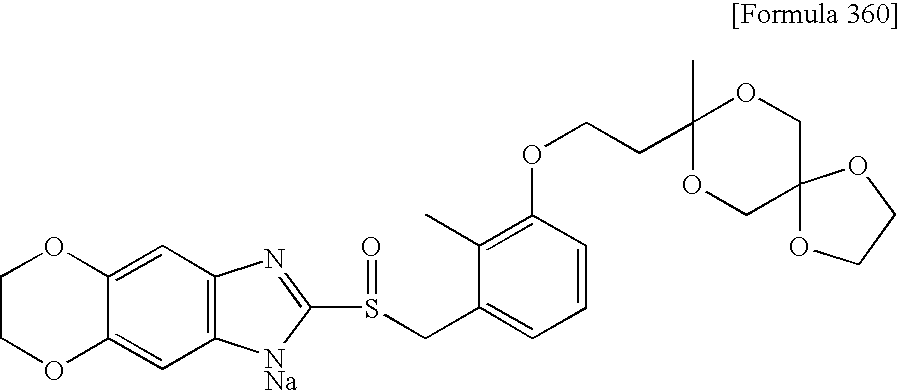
C1COC2=CC3=C(C=C2O1)N=C(S(=O)CC1=CC=CC(OCCC2(C)OCC4(CO2)OCCO4)=C1C)[NNa]3
